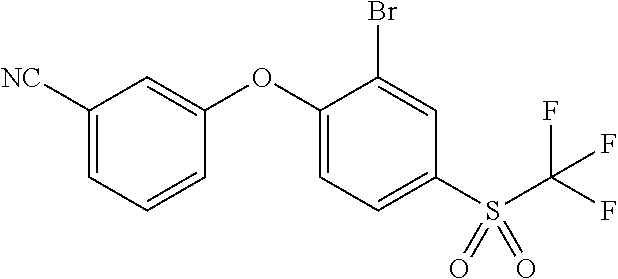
C1([NC])=CC=CC(OC2=CC=C(S(C(F)(F)F)(=O)=O)C=C2Br)=C1
